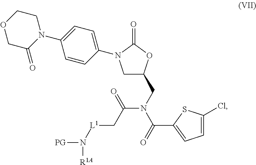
C1C(CN(C(=O)C2=CC=C(Cl)S2)C(C[L1]N([PG])[R1A])=O)OC(=O)N1C1=CC=C(N2CCOCC2=O)C=C1
